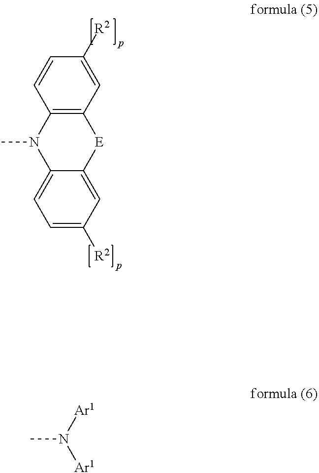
C12=C(C=C([R2])C=C1)[E]C1=CC([R2])=CC=C1N2C.CN([Ar1])[Ar1]
